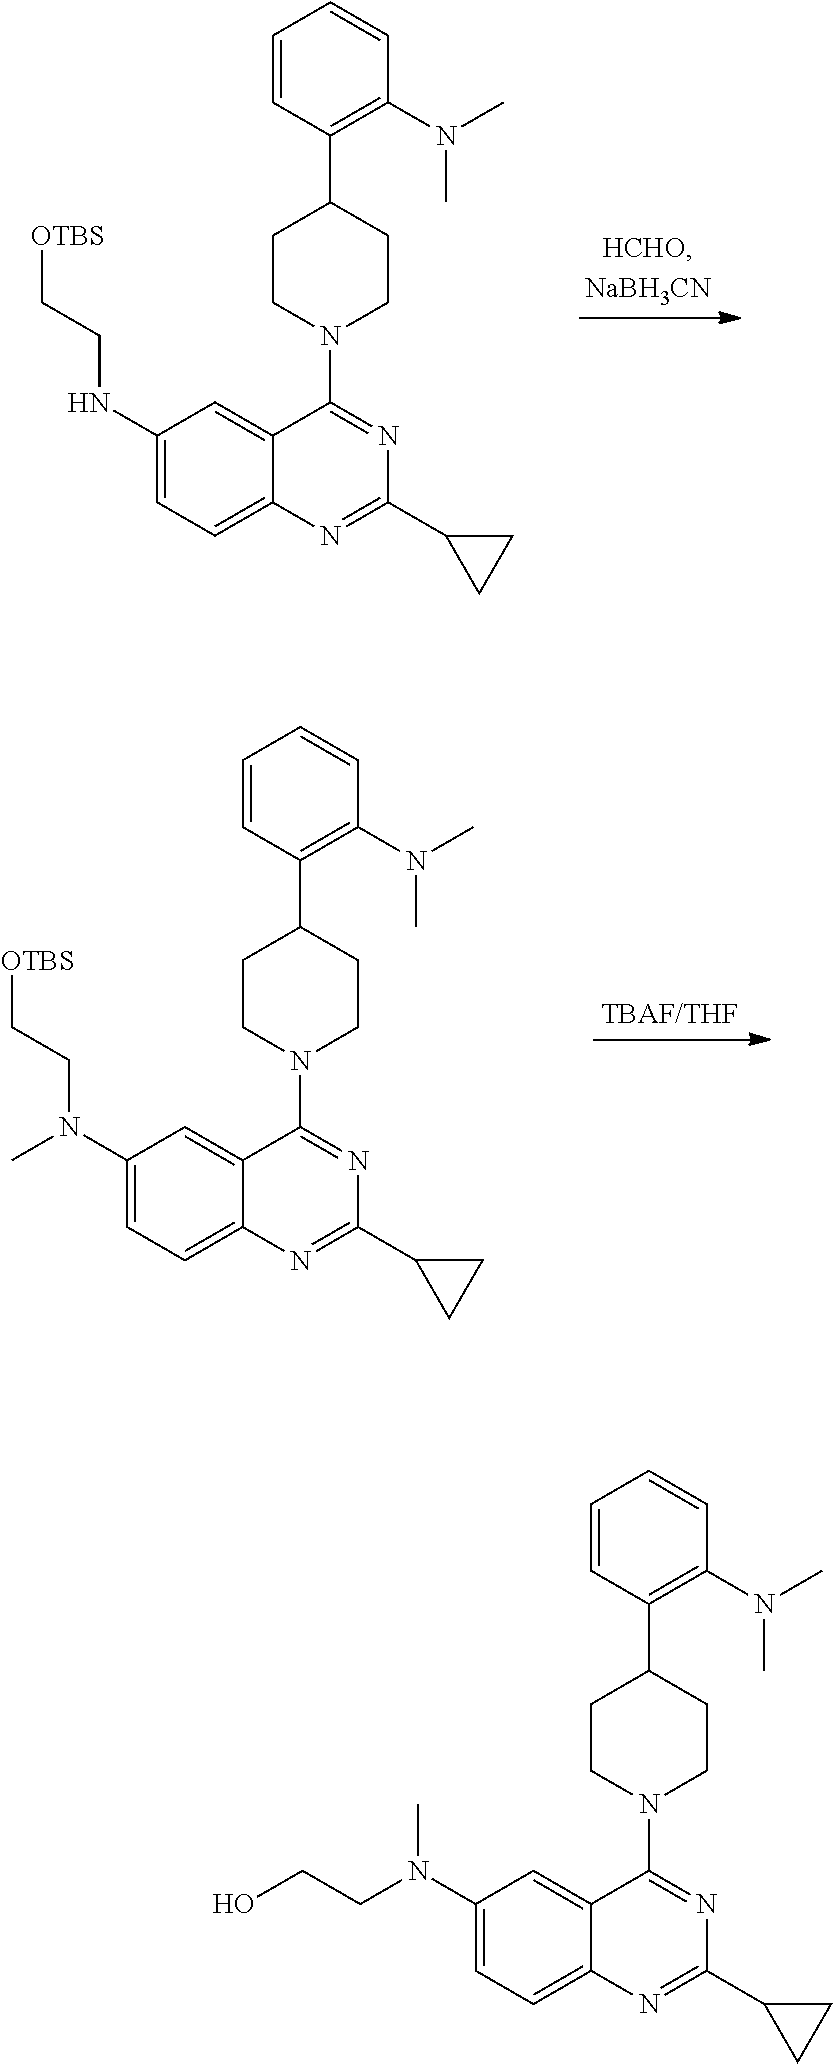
C1(NCC[OTBS])=CC=C2C(=C1)C(N1CCC(C3=C(N(C)C)C=CC=C3)CC1)=NC(C1CC1)=N2.C1(N(CC[OTBS])C)=CC=C2C(=C1)C(N1CCC(C3=C(N(C)C)C=CC=C3)CC1)=NC(C1CC1)=N2.C1(N(C)CCO)=CC=C2C(=C1)C(N1CCC(C3=C(N(C)C)C=CC=C3)CC1)=NC(C1CC1)=N2
